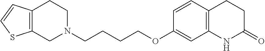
C12=C(C=CS1)CCN(CCCCOC1=CC3=C(C=C1)CCC(=O)N3)C2
